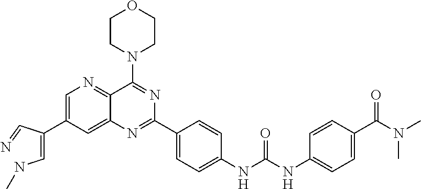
C1=C(C(=CNC)C=N)C=C2C(=N1)C(N1CCOCC1)=NC(C1=CC=C(NC(NC3=CC=C(C(N(C)C)=O)C=C3)=O)C=C1)=N2
